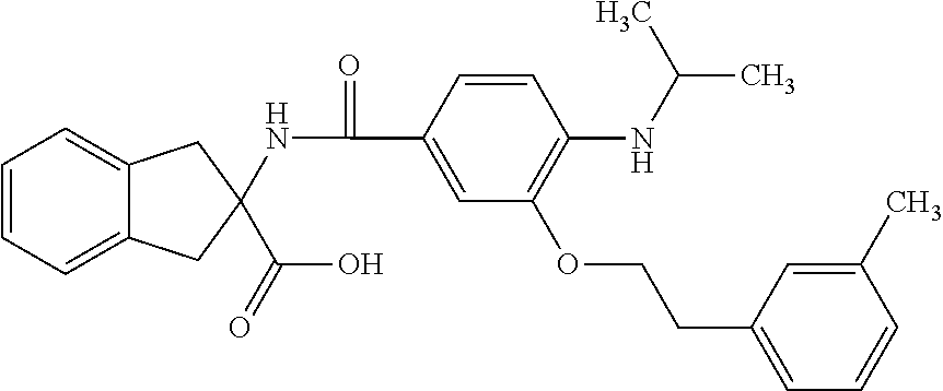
C1=CC(C(=O)NC2(C(O)=O)CC3=CC=CC=C3C2)=CC(OCCC2=CC=CC(C)=C2)=C1NC(C)C
